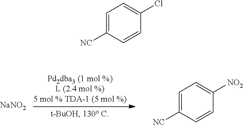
C1=C([NC])C=CC([NO2])=C1.[NaNO2].C1=C([NC])C=CC(Cl)=C1
